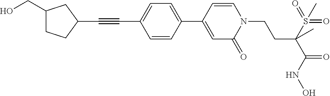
C1=CC(C2=CC=C(C#CC3CC(CO)CC3)C=C2)=CC(=O)N1CCC(S(=O)(=O)C)(C(=O)NO)C
